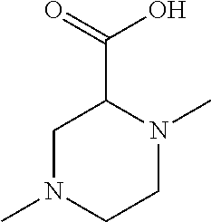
C1N(C)CCN(C)C1C(=O)O
